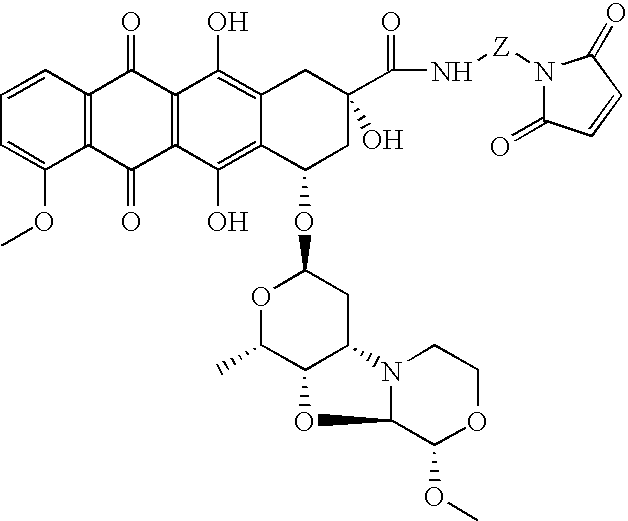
C1=CC2=C(C(OC)=C1)C(=O)C1=C(C2=O)C(O)=C2C(=C1O)C(OC1OC(C)C3C(C1)N1C(C(OC)OCC1)O3)CC(C(N[Z]N1C(=O)C=CC1=O)=O)(O)C2
